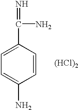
C1=CC(C(N)=N)=CC=C1N.[(HCl)2]
